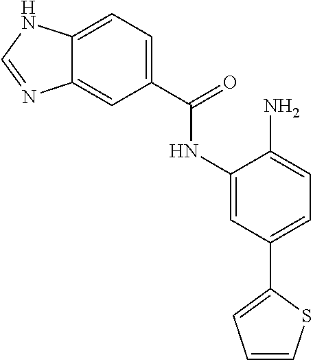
C12=CC(C(=O)NC3=CC(C4=CC=CS4)=CC=C3N)=CC=C1NC=N2
